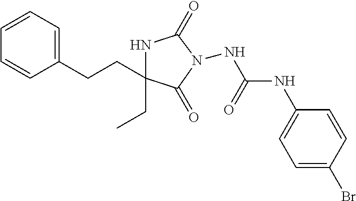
N(C(NC1=CC=C(Br)C=C1)=O)N1C(=O)NC(CC)(CCC2=CC=CC=C2)C1=O
